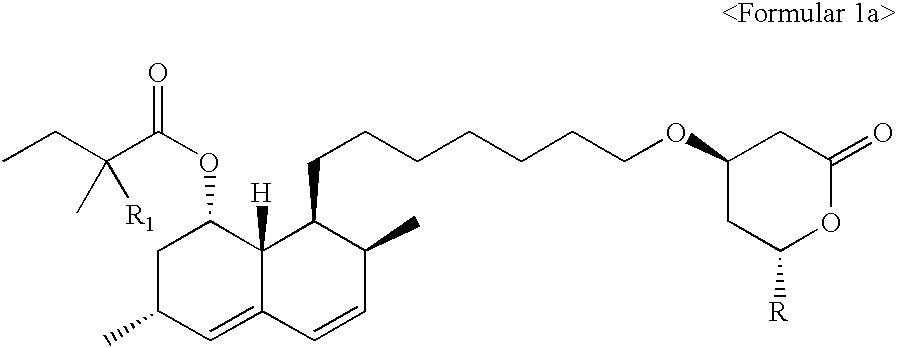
C1(C)C=C2C([H])(C(OC(C(CC)(C)[R1])=O)C1)C(CCCCCCCOC1CC([R])OC(=O)C1)C(C)C=C2
